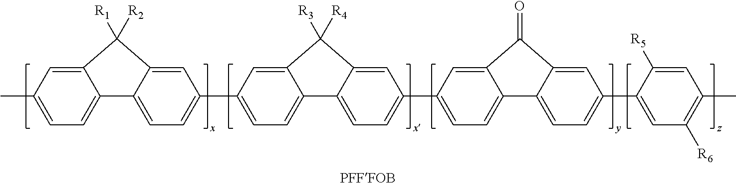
C12=CC(C)=CC=C1C1=CC=C(C3=CC=C4C(=C3)C([R4])([R3])C3=CC(C5=CC=C6C(=C5)C(=O)C5=CC(C7=CC([R6])=C(C)C=C7[R5])=CC=C65)=CC=C43)C=C1C2([R2])[R1]
